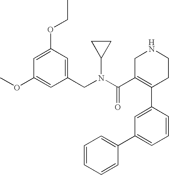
C1=C(OCC)C=C(CN(C2CC2)C(C2=C(C3=CC(C4=CC=CC=C4)=CC=C3)CCNC2)=O)C=C1OC
